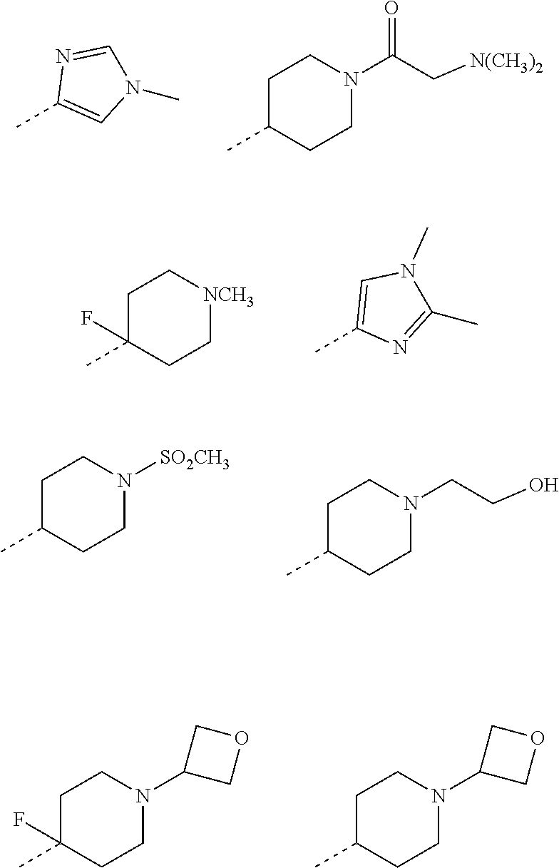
CC1=CN(C)C=N1.CC1CCN(C(C[N(CH3)2])=O)CC1.CC1(F)CC[NCH3]CC1.CC1=CN(C)C(C)=N1.CC1CCN([SO2CH3])CC1.CC1CCN(CCO)CC1.CC1(F)CCN(C2COC2)CC1.CC1CCN(C2COC2)CC1
